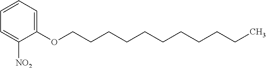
C1=CC=C(OCCCCCCCCCCC)C([NO2])=C1
